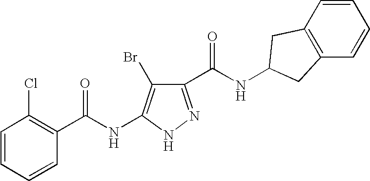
C1=CC=CC(C(NC2=C(Br)C(C(NC3CC4=C(C=CC=C4)C3)=O)=NN2)=O)=C1Cl
